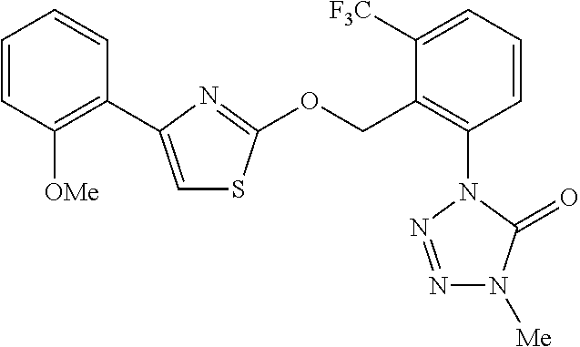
C1=CC([OMe])=C(C2=CSC(OCC3=C(N4N=NN([Me])C4=O)C=CC=C3[F3C])=N2)C=C1
